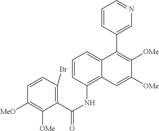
C1=CC(C2=C([OMe])C([OMe])=CC3=C(NC(C4=C(Br)C=CC([MeO])=C4[OMe])=O)C=CC=C23)=CN=C1
